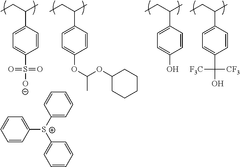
CCC(C)C1=CC=C(S([O-])(=O)=O)C=C1.CCC(C)C1=CC=C(OC(OC2CCCCC2)C)C=C1.CCC(C)C1=CC=C(O)C=C1.CCC(C)C1=CC=C(C(O)([CF3])[F3C])C=C1.C1=CC=CC([S+](C2=CC=CC=C2)C2=CC=CC=C2)=C1
